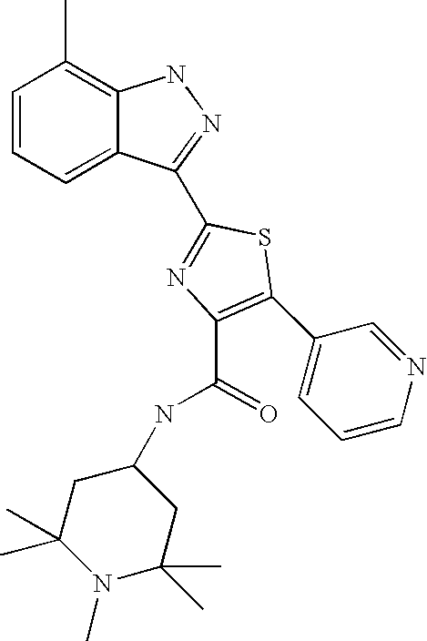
C1=CC=C2C(=C1C)NN=C2C1=NC(C(NC2CC(C)(C)N(C)C(C)(C)C2)=O)=C(C2=CC=CN=C2)S1
